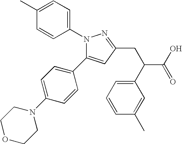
N1(C2=CC=C(C)C=C2)C(C2=CC=C(N3CCOCC3)C=C2)=CC(CC(C2=CC=CC(C)=C2)C(O)=O)=N1
